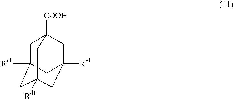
C1C2([Rc1])CC3([Rd1])CC([Re1])(CC1([COOH])C3)C2
